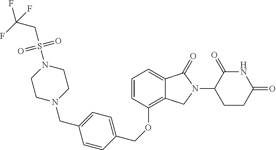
O(C1=C2C(=CC=C1)C(=O)N(C1CCC(=O)NC1=O)C2)CC1=CC=C(CN2CCN(S(CC(F)(F)F)(=O)=O)CC2)C=C1
